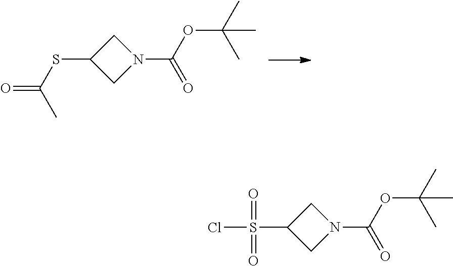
C1C(SC(=O)C)CN1C(OC(C)(C)C)=O.C1C(S(Cl)(=O)=O)CN1C(OC(C)(C)C)=O
